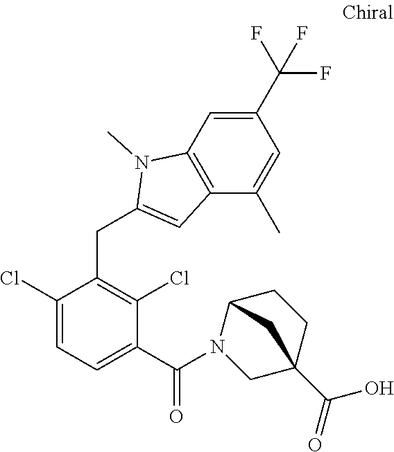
C1(Cl)=CC=C(C(=O)N2CC3(C(O)=O)CCC2C3)C(Cl)=C1CC1=CC2=C(N1C)C=C(C(F)(F)F)C=C2C
